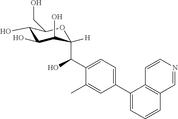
C1(O)C(O)C(O)C(C(C2=CC=C(C3=CC=CC4=C3C=CN=C4)C=C2C)O)([H])OC1CO
